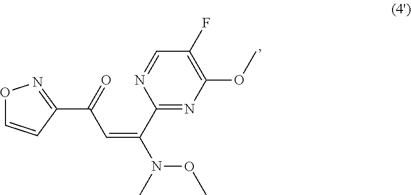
C1(C(=CC(=O)C2=NOC=C2)N(OC)C)=NC(OC)=C(F)C=N1
